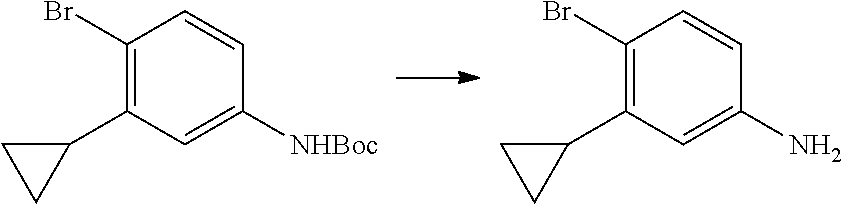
C1=CC([NHBoc])=CC(C2CC2)=C1Br.C1=CC(N)=CC(C2CC2)=C1Br
